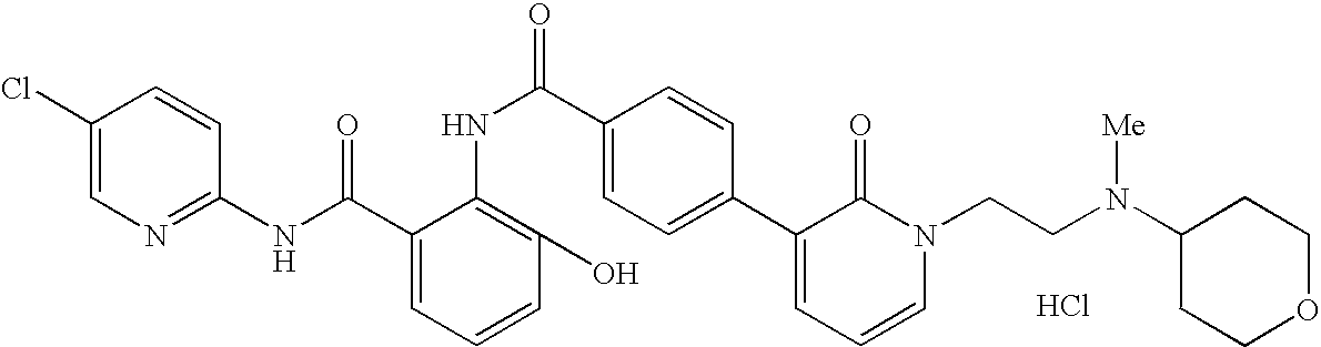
C1(NC(C2=CC=CC(O)=C2NC(C2=CC=C(C3=CC=CN(CCN(C4CCOCC4)[Me])C3=O)C=C2)=O)=O)=NC=C(Cl)C=C1.Cl
